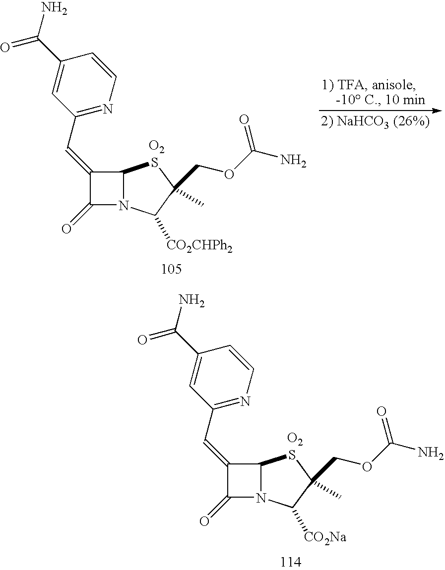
C1(=CC2=NC=CC(C(N)=O)=C2)C(=O)N2C1SC(COC(N)=O)(C)C2[CO2CHPh2].[O2].C1(=CC2=NC=CC(C(N)=O)=C2)C(=O)N2C1SC(COC(N)=O)(C)C2[CO2Na].[O2]
